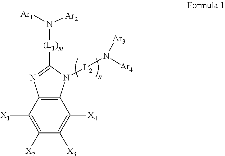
C12=C(C([X1])=C([X2])C([X3])=C1[X4])N=C([(L1)m]N([Ar1])[Ar2])N2[L2]N([Ar4])[Ar3]
